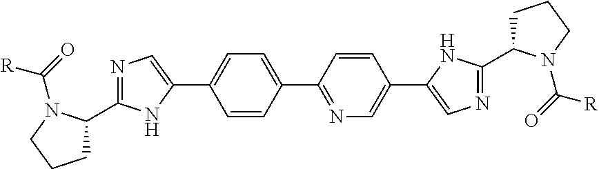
C1=CC(C2=NC=C(C3=CN=C(C4CCCN4C([R])=O)N3)C=C2)=CC=C1C1=CN=C(C2CCCN2C([R])=O)N1
